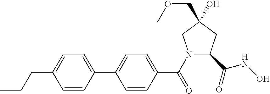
CCCC1=CC=C(C2=CC=C(C(=O)N3C(C(NO)=O)CC(O)(COC)C3)C=C2)C=C1
